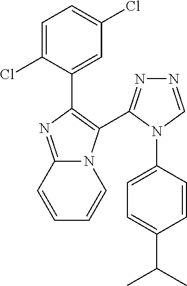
C1=C(Cl)C(C2=C(C3=NN=CN3C3=CC=C(C(C)C)C=C3)N3C(=N2)C=CC=C3)=CC(Cl)=C1
